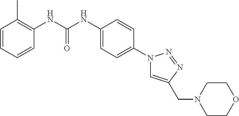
C1=CC=CC(NC(NC2=CC=C(N3C=C(CN4CCOCC4)N=N3)C=C2)=O)=C1C
